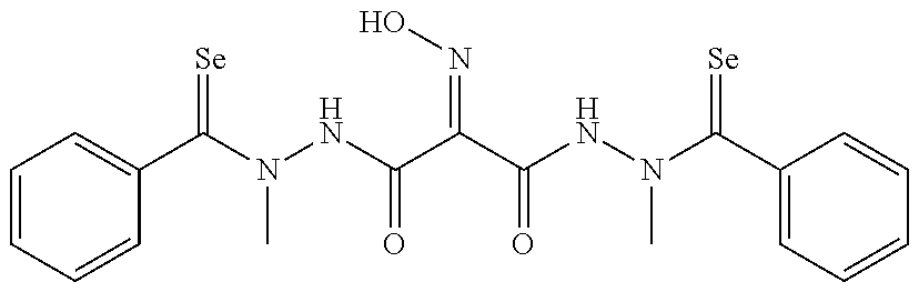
C1(C(=[Se])N(C)NC(=O)C(C(=O)NN(C)C(=[Se])C2=CC=CC=C2)=NO)=CC=CC=C1
